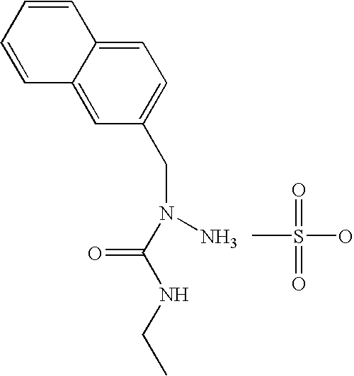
CS(O)(=O)=O.C1=CC=CC2=CC(CN(N)C(=O)NCC)=CC=C12
